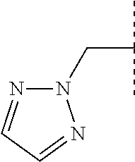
N1(CC(C)C)N=CC=N1
